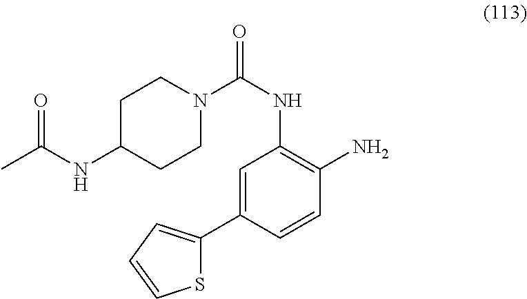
S1C(C2=CC(NC(=O)N3CCC(NC(C)=O)CC3)=C(N)C=C2)=CC=C1
